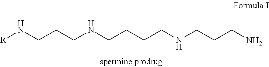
[R]NCCCNCCCCNCCCN
